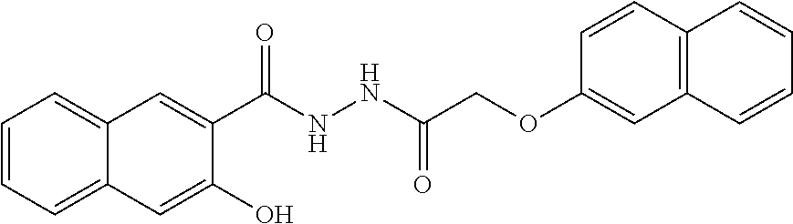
C1=CC=C2C(=C1)C=C(C(NNC(COC1=CC3=C(C=C1)C=CC=C3)=O)=O)C(O)=C2
